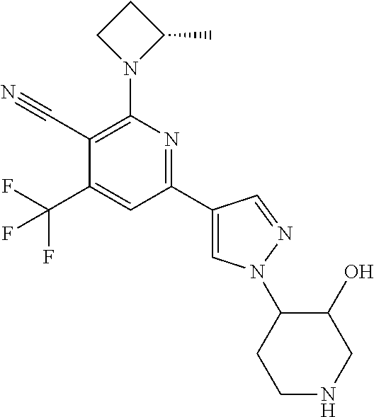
C1(C#N)=C(N2C(C)CC2)N=C(C2=CN(C3CCNCC3O)N=C2)C=C1C(F)(F)F
